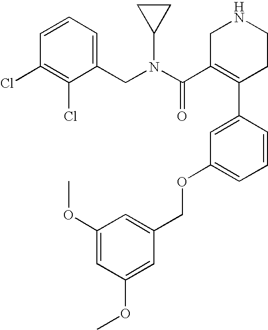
C1(CN(C2CC2)C(=O)C2=C(C3=CC(OCC4=CC(OC)=CC(OC)=C4)=CC=C3)CCNC2)=CC=CC(Cl)=C1Cl
